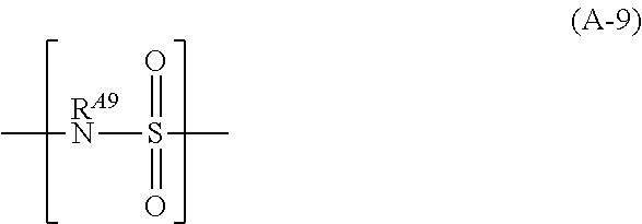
C[RA9N]S(=O)(C)=O
